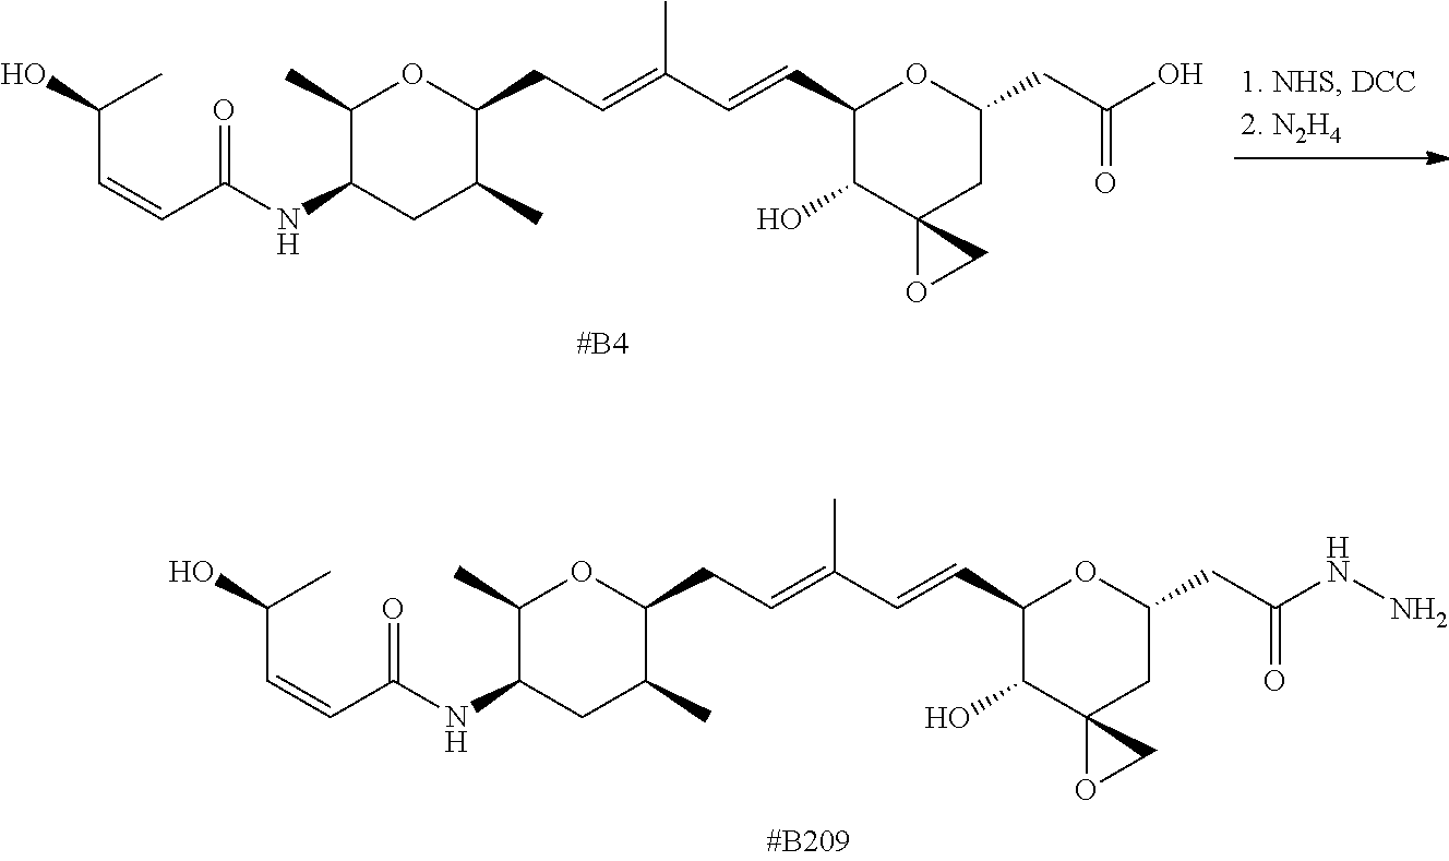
C(C(O)C)=CC(NC1CC(C)C(CC=C(C=CC2C(O)C3(CC(CC(O)=O)O2)OC3)C)OC1C)=O.C(C(O)C)=CC(NC1CC(C)C(CC=C(C=CC2C(O)C3(CC(CC(NN)=O)O2)OC3)C)OC1C)=O
